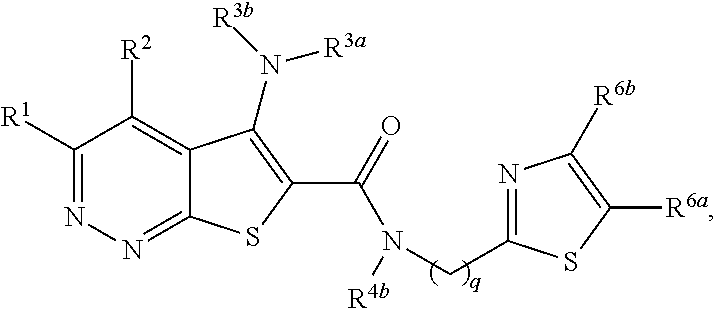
C1([R1])=NN=C2C(=C1[R2])C(N([R3b])[R3a])=C(C(=O)N([R4b])CC1=NC([R6b])=C([R6a])S1)S2
